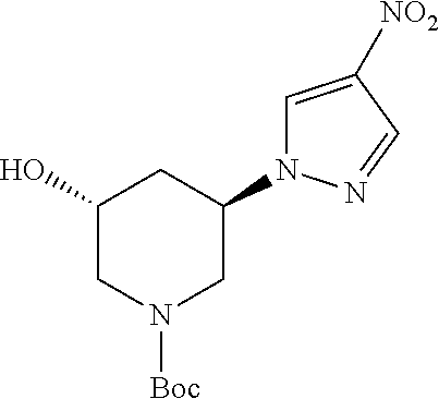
C1(O)CN([Boc])CC(N2C=C([NO2])C=N2)C1
